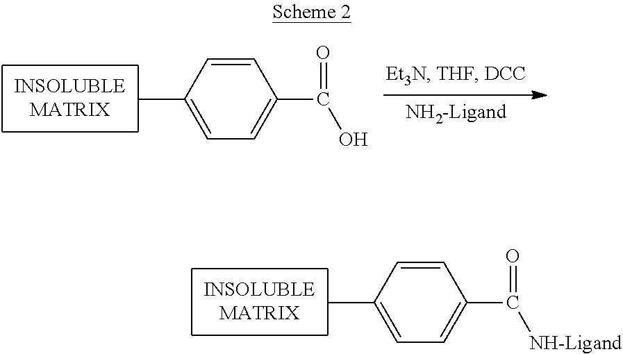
C1=CC(C)=CC=C1C(=O)[NH-Ligand].C1=CC(C)=CC=C1C(=O)O
